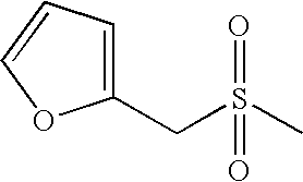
C1=C(CS(C)(=O)=O)OC=C1
